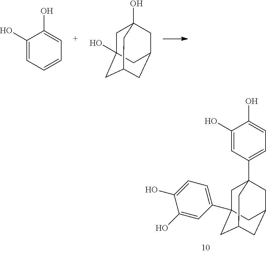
C1(O)=CC=CC=C1O.C1C2(O)CC3CC(CC1(O)C3)C2.C1C2(C3=CC=C(O)C(O)=C3)CC3CC(CC1(C1=CC=C(O)C(O)=C1)C3)C2
